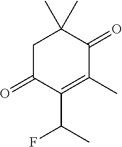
C1C(=O)C(C(C)F)=C(C)C(=O)C1(C)C
